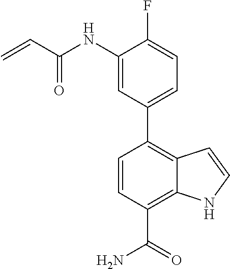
C1(NC(C=C)=O)=CC(C2=C3C(=C(C(=O)N)C=C2)NC=C3)=CC=C1F
